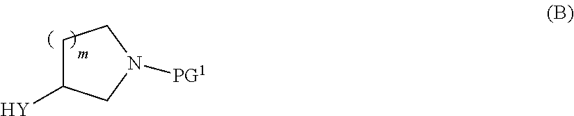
[Y]C1CCN([PG1])C1
